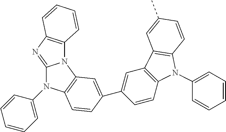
N1(C2=CC=CC=C2)C2=NC3=C(N2C2=C1C=CC(C1=CC4=C(C=C1)N(C1=CC=CC=C1)C1=C4C=C(C)C=C1)=C2)C=CC=C3
